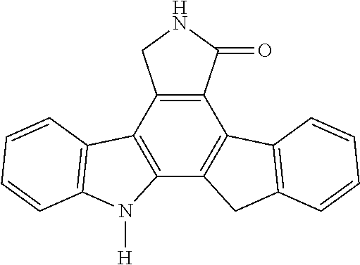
C12=C(C3=C(C4=C1C1=C(C4)C=CC=C1)N([H])C1=C3C=CC=C1)CNC2=O
